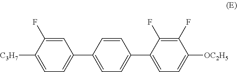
[C3H7]C1=CC=C(C2=CC=C(C3=CC=C([OC2H5])C(F)=C3F)C=C2)C=C1F
